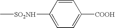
C1([SO2NH]C)=CC=C([COOH])C=C1
